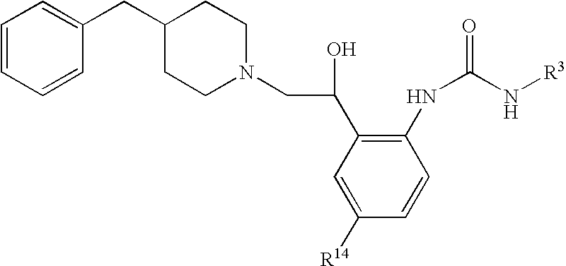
C1([R14])=CC(C(CN2CCC(CC3=CC=CC=C3)CC2)O)=C(NC(N[R3])=O)C=C1
